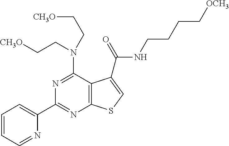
C1(C2=CC=CC=N2)=NC2=C(C(N(CC[CH3O])CC[CH3O])=N1)C(C(=O)NCCCC[OCH3])=CS2
